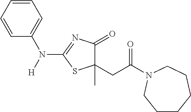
C1(CC(=O)N2CCCCCC2)(C)C(=O)N=C(N(C2=CC=CC=C2)[H])S1
